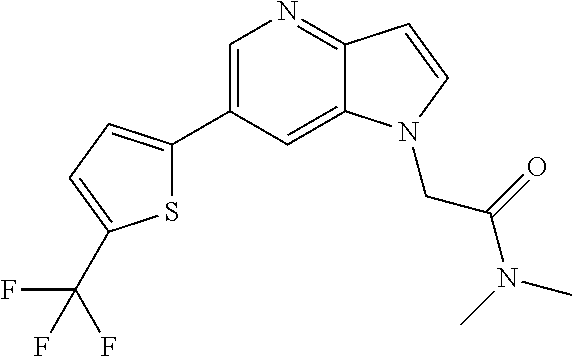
C1=C(C2=CC=C(C(F)(F)F)S2)C=C2C(=N1)C=CN2CC(N(C)C)=O
